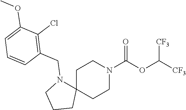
C1C2(CCN(C(OC([CF3])[CF3])=O)C1)N(CC1=C(Cl)C(OC)=CC=C1)CCC2
